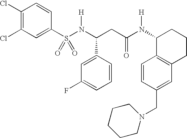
S(N(C(CC(N(C1C2=C(CCC1)C=C(CN1CCCCC1)C=C2)[H])=O)C1=CC(F)=CC=C1)[H])(=O)(=O)C1=CC(Cl)=C(Cl)C=C1
